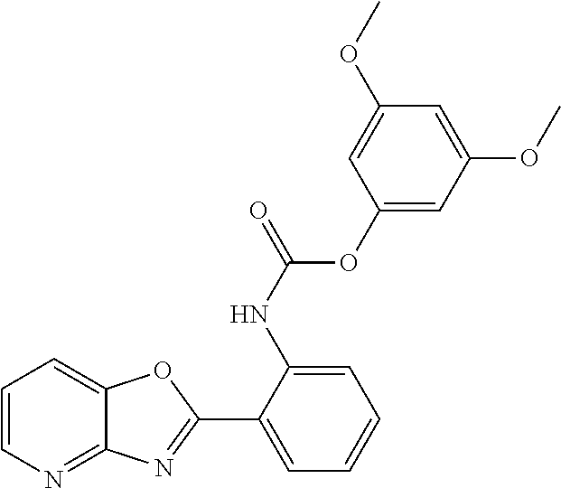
C1=CN=C2C(=C1)OC(C1=CC=CC=C1NC(=O)OC1=CC(OC)=CC(OC)=C1)=N2
